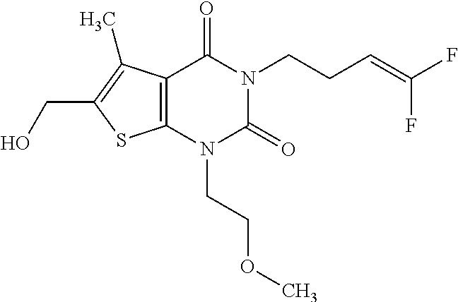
C12=C(N(CCOC)C(=O)N(CCC=C(F)F)C1=O)SC(CO)=C2C
